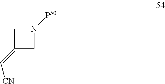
C1C(=C[CN])CN1[P50]
